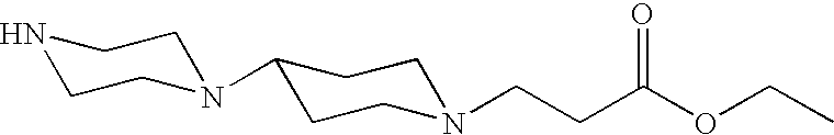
N1CCN(C2CCN(CCC(OCC)=O)CC2)CC1
